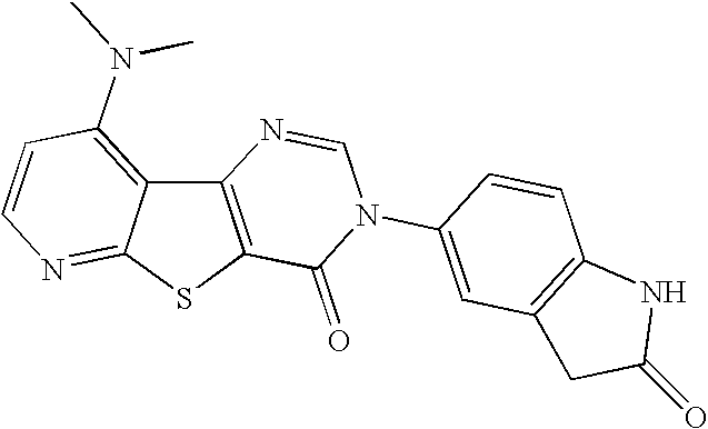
C12=C(SC3=NC=CC(N(C)C)=C13)C(=O)N(C1=CC3=C(C=C1)NC(=O)C3)C=N2
